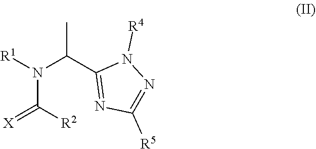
[R1]N(C(=[X])[R2])C(C1=NC([R5])=NN1[R4])C
